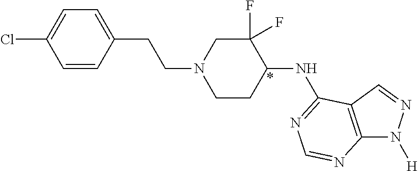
C1=CC(CCN2CCC(NC3=NC=NC4=C3C=NN4[H])C(F)(F)C2)=CC=C1Cl
